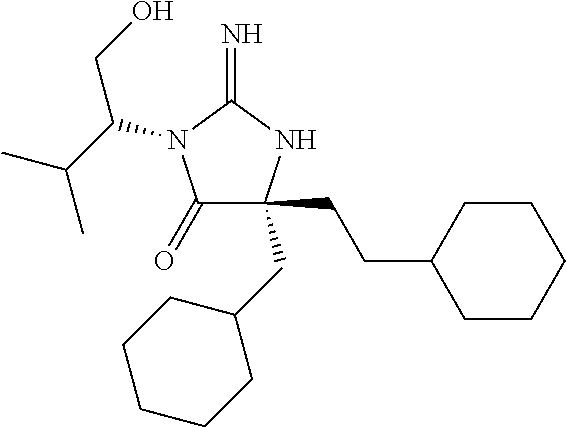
C(CC1CCCCC1)C1(CC2CCCCC2)C(=O)N(C(C(C)C)CO)C(=N)N1
